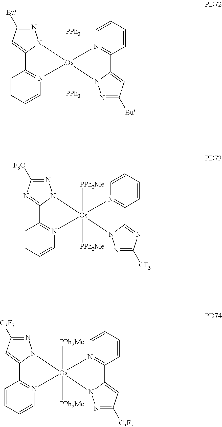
C1=CC=CN2=C1C1=NC([F3C])=NN1[Os]21([PPh2Me])([PPh2Me])N2=C(C=CC=C2)C2=NC([CF3])=NN21.C1=CC=CN2=C1C1=CC([C3F7])=NN1[Os]21([PPh2Me])([PPh2Me])N2=C(C=CC=C2)C2=CC([C3F7])=NN21.C1=CC=CN2=C1C1=CC([But])=NN1[Os]21([PPh3])([PPh3])N2=C(C=CC=C2)C2=CC([But])=NN21
